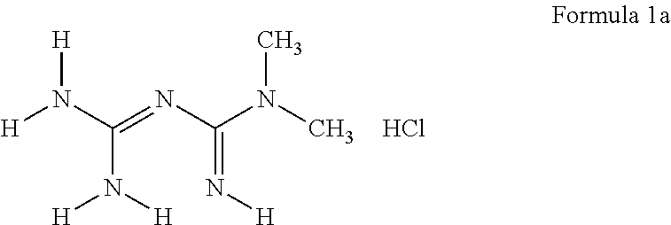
[H]N(C(N([H])[H])=NC(N(C)C)=N[H])[H].Cl
